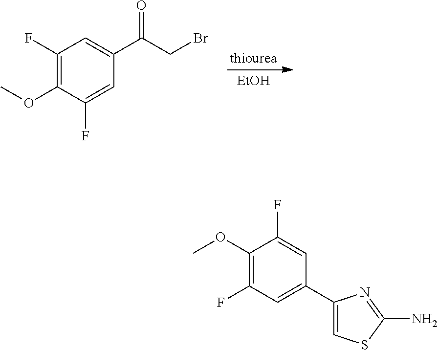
[EtOH].COC1=C(F)C=C(C(CBr)=O)C=C1F.C1(C2=CSC(N)=N2)=CC(F)=C(OC)C(F)=C1
